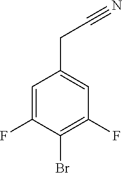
C1=C(F)C(Br)=C(F)C=C1CC#N
